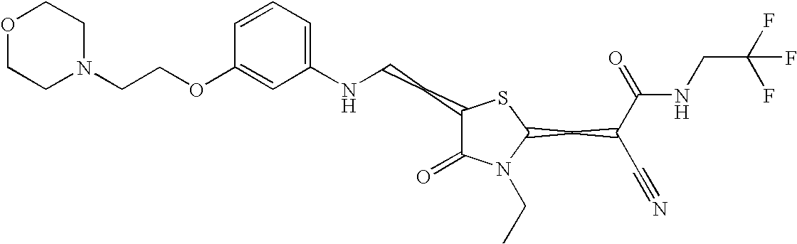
C1=CC=C(NCCC2C(=O)N(CC)C(CC(C#N)C(=O)NCC(F)(F)F)S2)C=C1OCCN1CCOCC1
